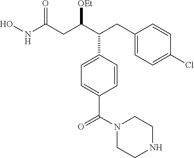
C1(CC(C(CC(NO)=O)[OEt])C2=CC=C(C(=O)N3CCNCC3)C=C2)=CC=C(Cl)C=C1
